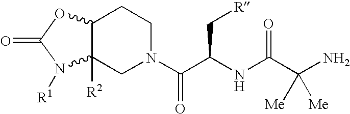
C12([R2])C(OC(=O)N1[R1])CCN(C(C(NC(C(N)([Me])[Me])=O)C[R])=O)C2
